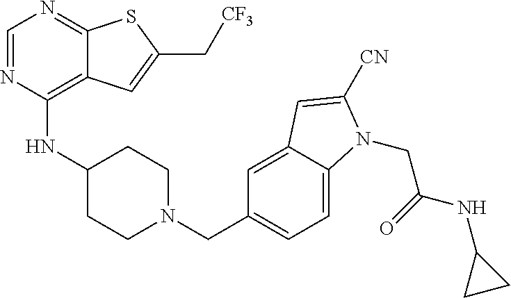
C1=NC(NC2CCN(CC3=CC=C4C(=C3)C=C([CN])N4CC(=O)NC3CC3)CC2)=C2C(=N1)SC(C[CF3])=C2
